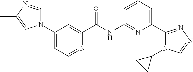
C1(N2C=NC(C)=C2)=CC=NC(C(NC2=NC(C3=NN=CN3C3CC3)=CC=C2)=O)=C1
